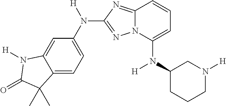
C12=CC=C(N([H])C3=NN4C(=N3)C=CC=C4N(C3CCCN([H])C3)[H])C=C1N([H])C(=O)C2(C)C
